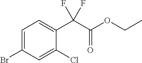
C1=C(Br)C=C(Cl)C(C(C(OCC)=O)(F)F)=C1
